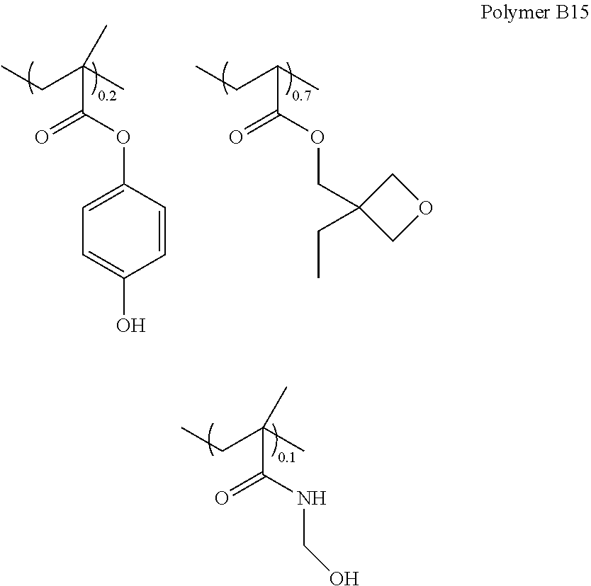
CCC(C)(C(NCO)=O)C.CCC(C)(C(OC1=CC=C(O)C=C1)=O)C.CCC(C)C(OCC1(CC)COC1)=O
